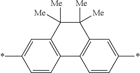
*C1=CC2=C(C=C1)C1=C(C([Me])([Me])C2([Me])[Me])C=C(*)C=C1
